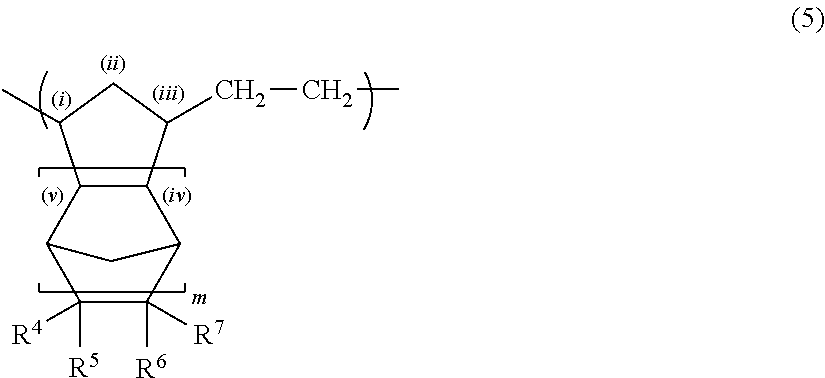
C12C(C(CCC)CC1C)C1C([R6])([R7])C([R5])([R4])C2C1
